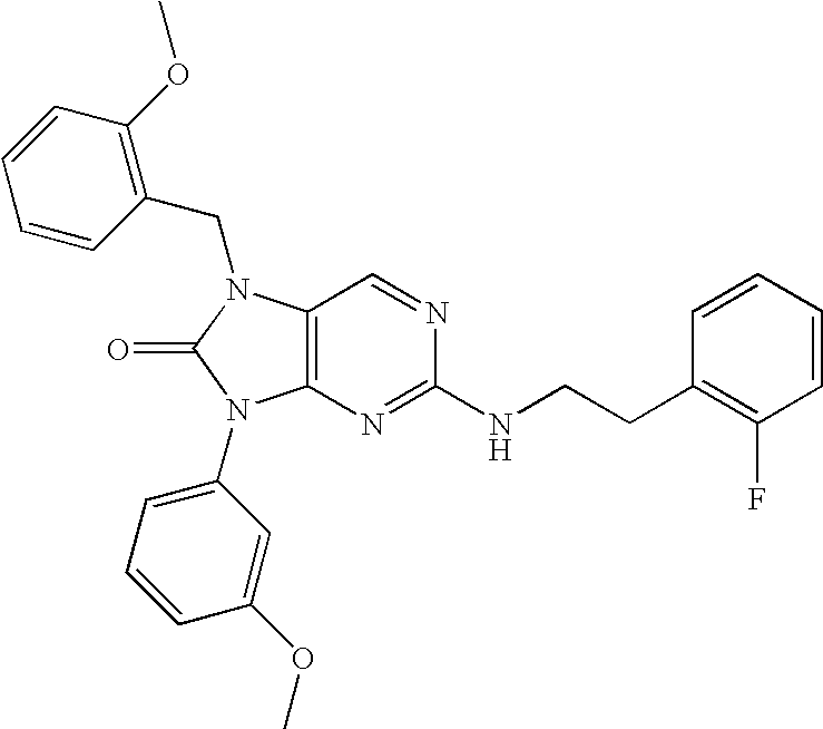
C12=C(N(CC3=C(OC)C=CC=C3)C(=O)N1C1=CC=CC(OC)=C1)C=NC(NCCC1=C(F)C=CC=C1)=N2
